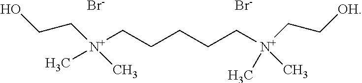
[Br-].OCC[N+](C)(C)CCCCC[N+](CC[OH])(C)C.[Br-]
